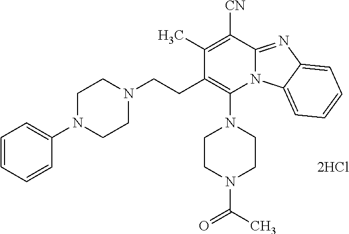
[2HCl].C1(CCN2CCN(C3=CC=CC=C3)CC2)=C(N2CCN(C(=O)C)CC2)N2C(=NC3=CC=CC=C23)C([CN])=C1C
